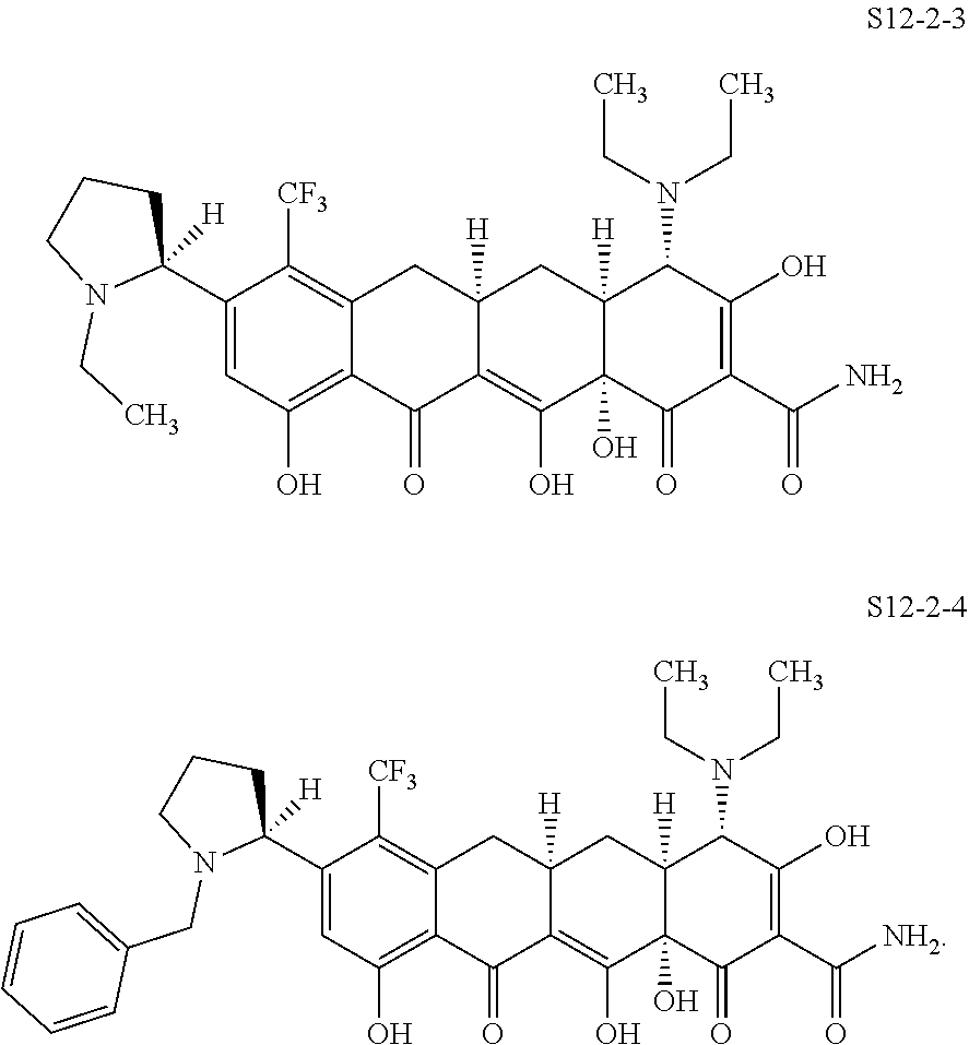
C1(C2([H])CCCN2CC)=CC(O)=C2C(=C1[CF3])CC1([H])C(=C(O)C3(O)C([H])(C1)C(N(CC)CC)C(O)=C(C(N)=O)C3=O)C2=O.C1(C2([H])CCCN2CC2=CC=CC=C2)=CC(O)=C2C(=C1[CF3])CC1([H])C(=C(O)C3(O)C([H])(C1)C(N(CC)CC)C(O)=C(C([NH2])=O)C3=O)C2=O
